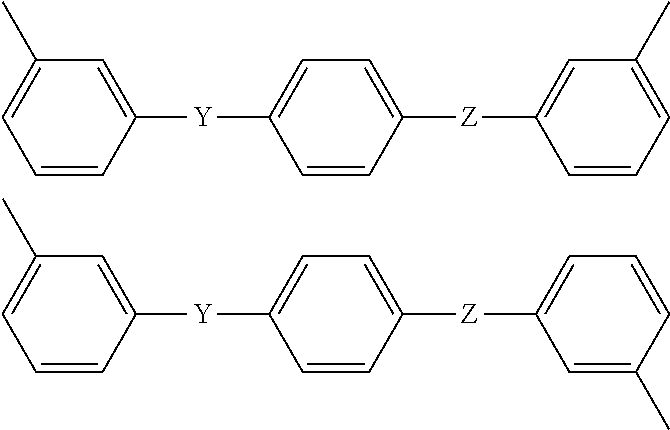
C1=C([Z]C2=CC(C)=CC=C2)C=CC([Y]C2=CC(C)=CC=C2)=C1.C1=C([Z]C2=CC=CC(C)=C2)C=CC([Y]C2=CC(C)=CC=C2)=C1
